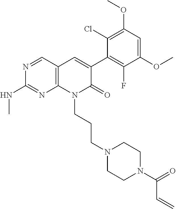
C1(NC)=NC2=C(C=C(C3=C(F)C(OC)=CC(OC)=C3Cl)C(=O)N2CCCN2CCN(C(C=C)=O)CC2)C=N1
